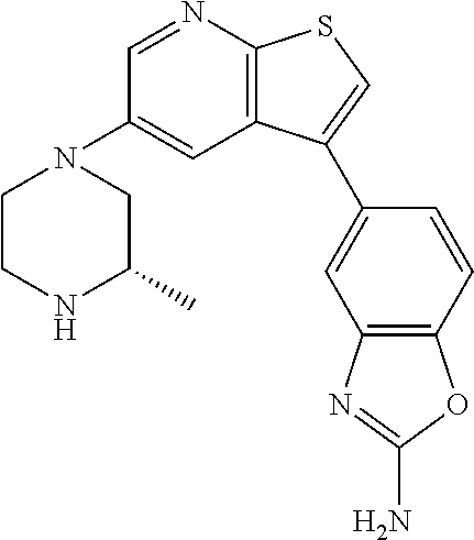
C1CNC(C)CN1C1=CC2=C(N=C1)SC=C2C1=CC2=C(C=C1)OC(N)=N2
